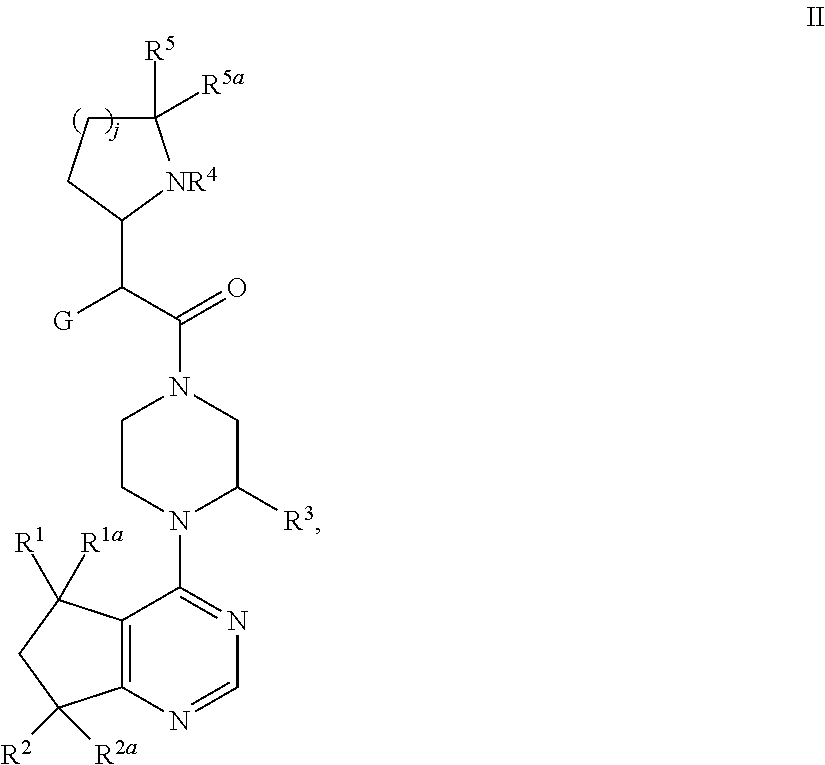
C12=C(N=CN=C1N1C([R3])CN(C(C(C3[NR4]C([R5])([R5a])CC3)[G])=O)CC1)C([R2a])([R2])CC2([R1])[R1a]
